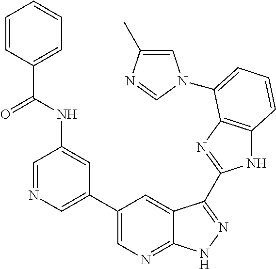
C1(C2=CN=CC(NC(C3=CC=CC=C3)=O)=C2)=CN=C2C(=C1)C(C1=NC3=C(N1)C=CC=C3N1C=C(C)N=C1)=NN2
